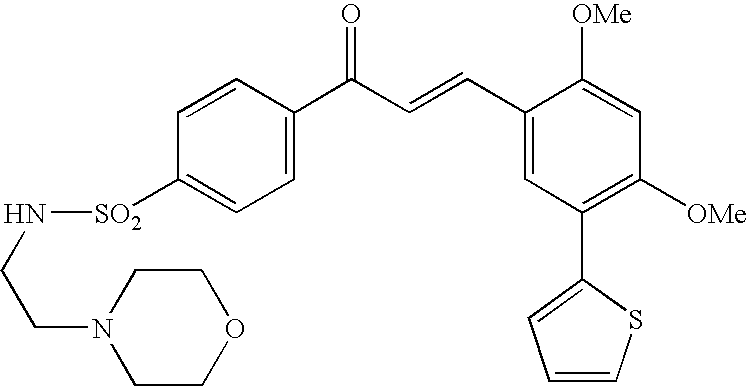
N([SO2]C1=CC=C(C(C=CC2=CC(C3=CC=CS3)=C([OMe])C=C2[OMe])=O)C=C1)CCN1CCOCC1
